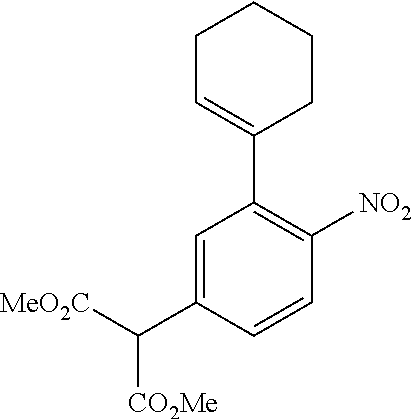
C1=C(C([MeO2C])[CO2Me])C=CC([NO2])=C1C1=CCCCC1
